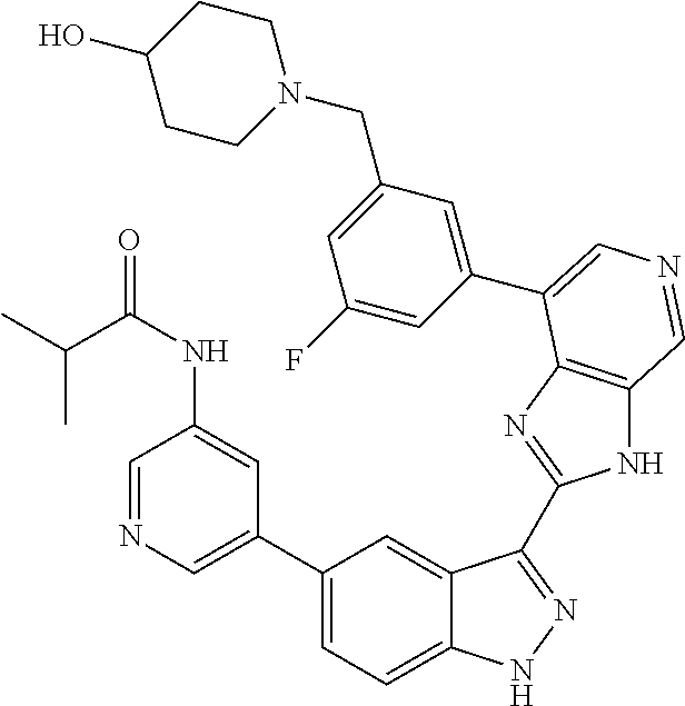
C1(C2=CN=CC(NC(=O)C(C)C)=C2)=CC=C2C(=C1)C(C1=NC3=C(N1)C=NC=C3C1=CC(CN3CCC(O)CC3)=CC(F)=C1)=NN2
